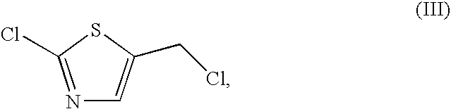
S1C(Cl)=NC=C1CCl
